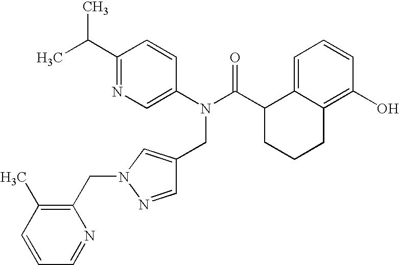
C1(C(C)C)=NC=C(N(C(C2CCCC3=C(O)C=CC=C23)=O)CC2=CN(CC3=C(C)C=CC=N3)N=C2)C=C1
